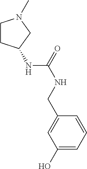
C1=C(CNC(NC2CCN(C)C2)=O)C=CC=C1O
